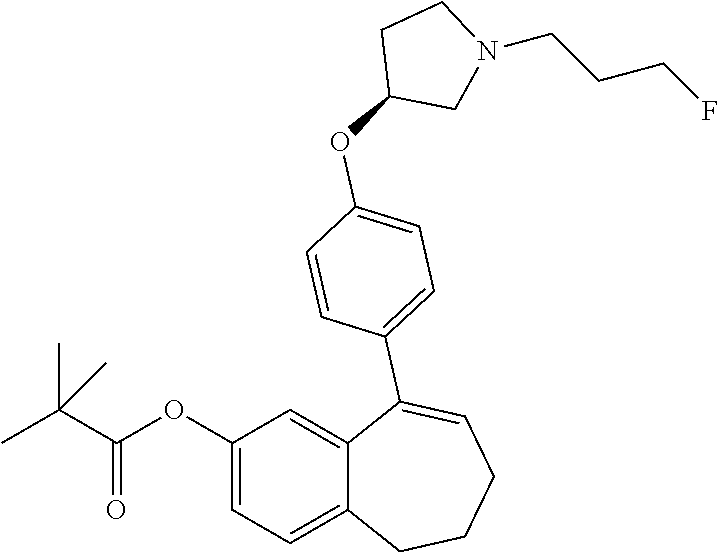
C1(OC(C(C)(C)C)=O)=CC=C2C(=C1)C(C1=CC=C(OC3CN(CCCF)CC3)C=C1)=CCCC2
